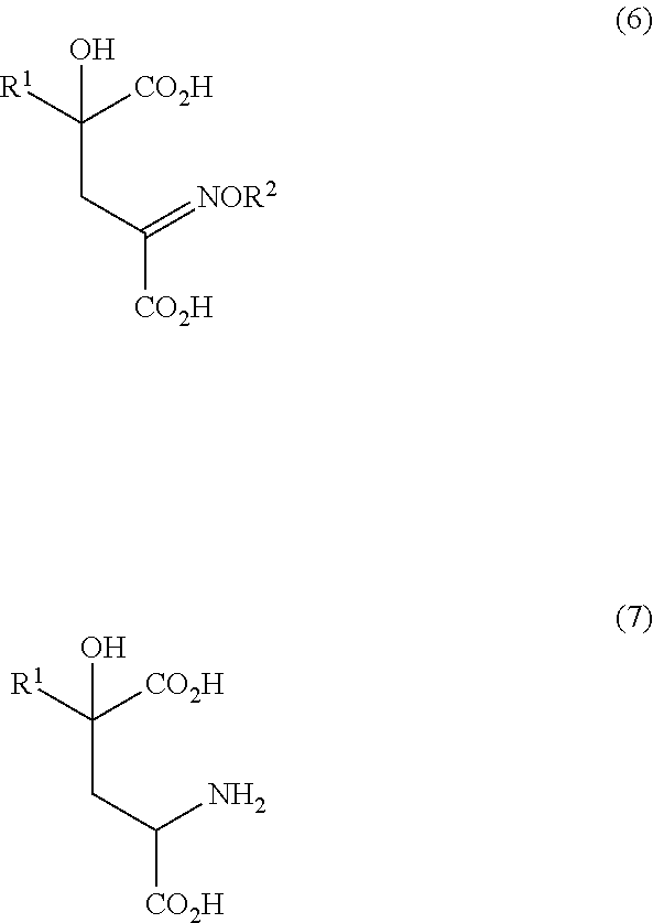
C(C([R1])([CO2H])O)C([CO2H])N.C(C([R1])([CO2H])O)C([CO2H])=[NOR2]
